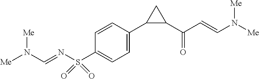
C(N([Me])[Me])=NS(C1=CC=C(C2C(C(=O)C=CN([Me])[Me])C2)C=C1)(=O)=O
